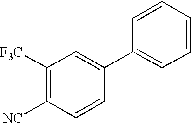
C1([F3C])=C([NC])C=CC(C2=CC=CC=C2)=C1
